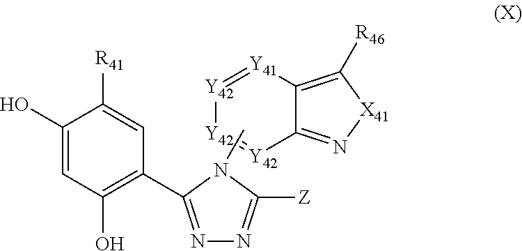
[Y42]1=[Y41]C2=C([R46])[X41]N=C2[Y42]=[Y42]1.CN1C([Z])=NN=C1C1=C(O)C=C(O)C([R41])=C1
